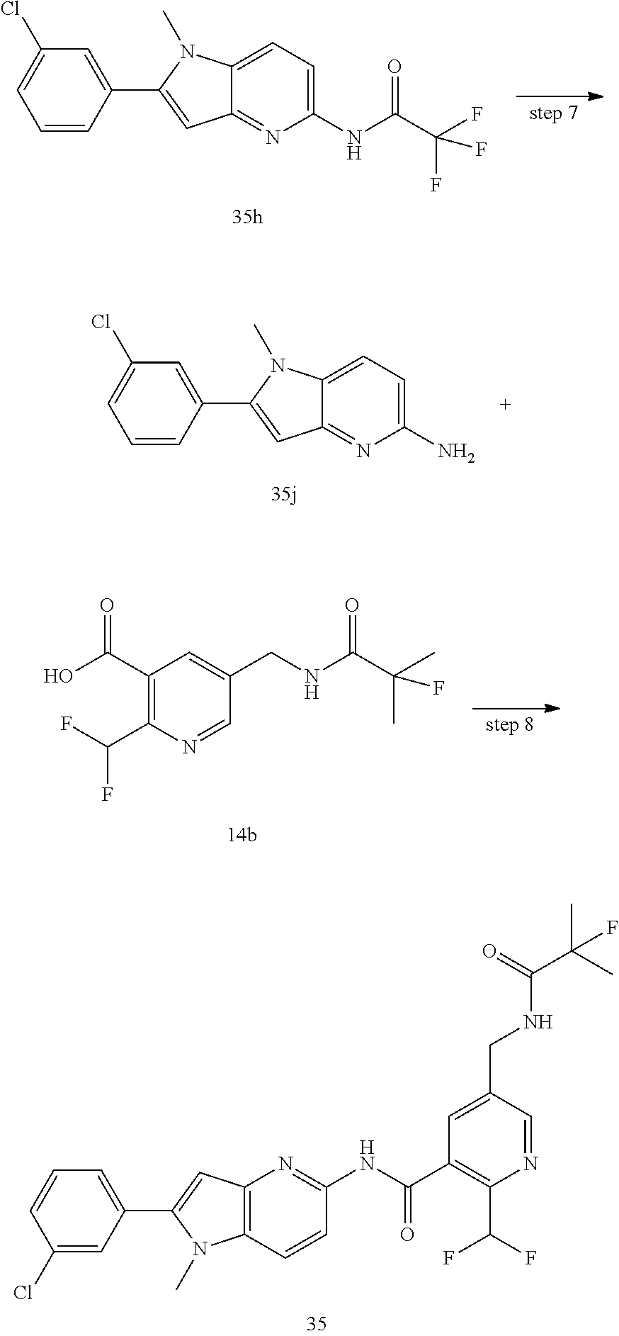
C1(C2=CC3=NC(NC(C(F)(F)F)=O)=CC=C3N2C)=CC(Cl)=CC=C1.C1(C2=CC3=NC(N)=CC=C3N2C)=CC(Cl)=CC=C1.C1(C(O)=O)=C(C(F)F)N=CC(CNC(C(C)(C)F)=O)=C1.C1(C2=CC3=C(N2C)C=CC(NC(C2=C(C(F)F)N=CC(CNC(C(C)(C)F)=O)=C2)=O)=N3)=CC=CC(Cl)=C1
